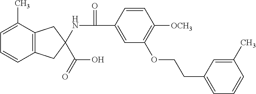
C1=C(C)C2=C(C=C1)CC(NC(C1=CC(OCCC3=CC=CC(C)=C3)=C([OCH3])C=C1)=O)(C(O)=O)C2
